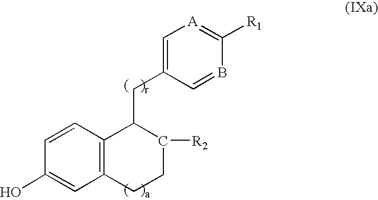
C1=CC(O)=CC2=C1C(CC1=C[A]=C([R1])B=C1)C([R2])CC2
